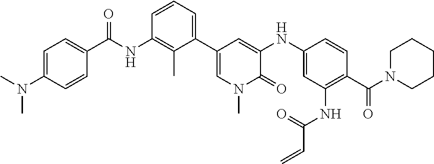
C1(N(C)C)=CC=C(C(=O)NC2=C(C)C(C3=CN(C)C(=O)C(NC4=CC(NC(=O)C=C)=C(C(=O)N5CCCCC5)C=C4)=C3)=CC=C2)C=C1
